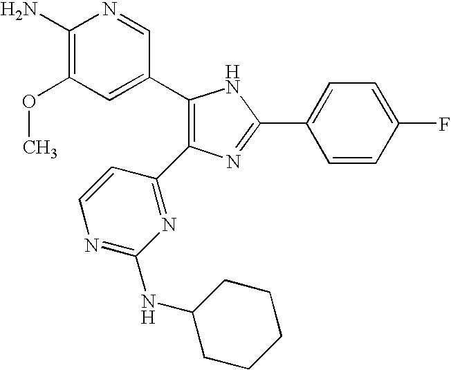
C1(C2=CC(OC)=C(N)N=C2)=C(C2=NC(NC3CCCCC3)=NC=C2)N=C(C2=CC=C(F)C=C2)N1
